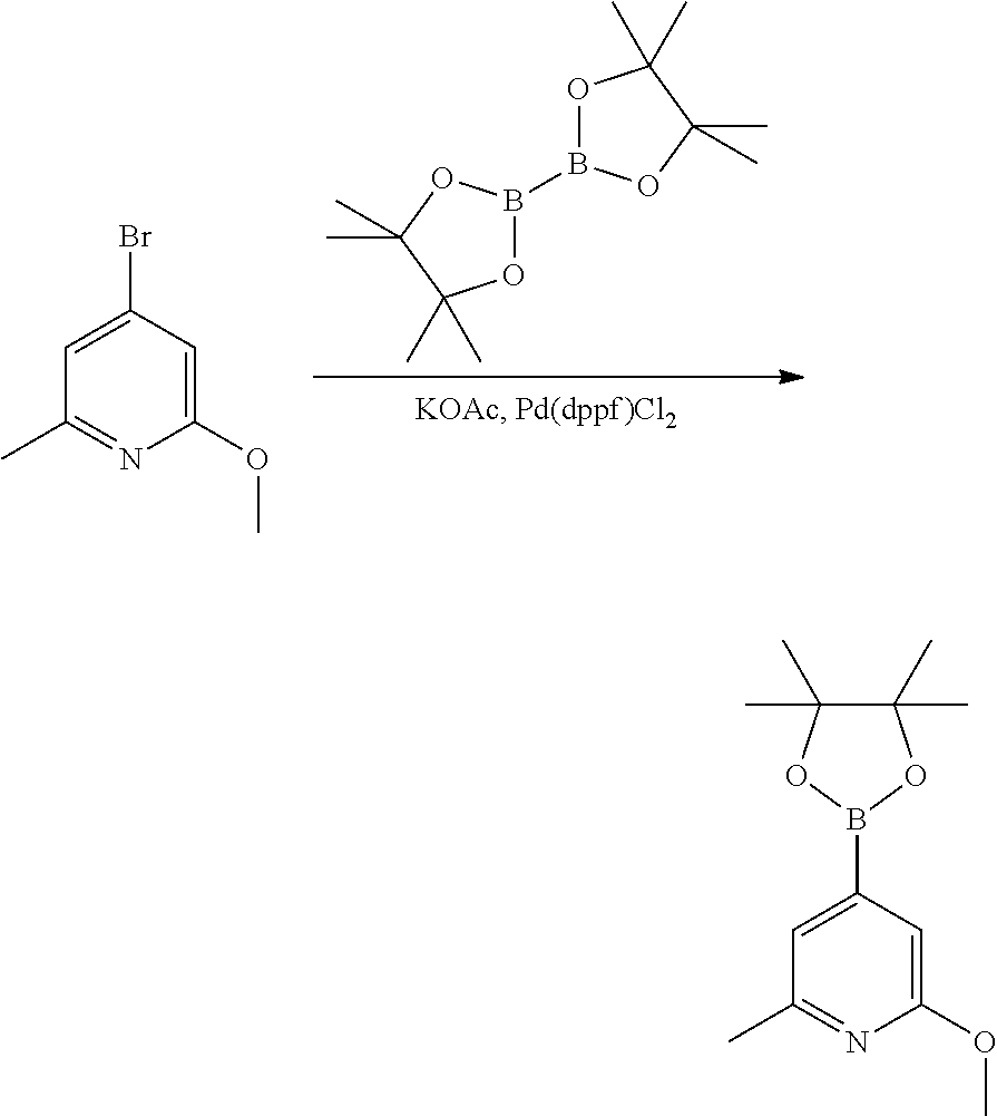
C1(C)=NC(OC)=CC(Br)=C1.O1B(B2OC(C)(C)C(C)(C)O2)OC(C)(C)C1(C)C.C1(C)=NC(OC)=CC(B2OC(C)(C)C(C)(C)O2)=C1
